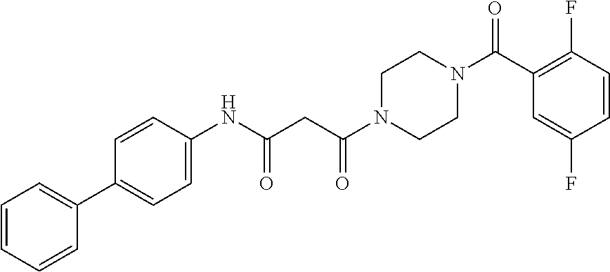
C1=CC=CC(C2=CC=C(NC(CC(N3CCN(C(C4=C(F)C=CC(F)=C4)=O)CC3)=O)=O)C=C2)=C1
